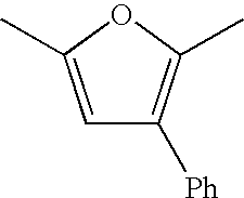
C1=C(C)OC(C)=C1[Ph]
